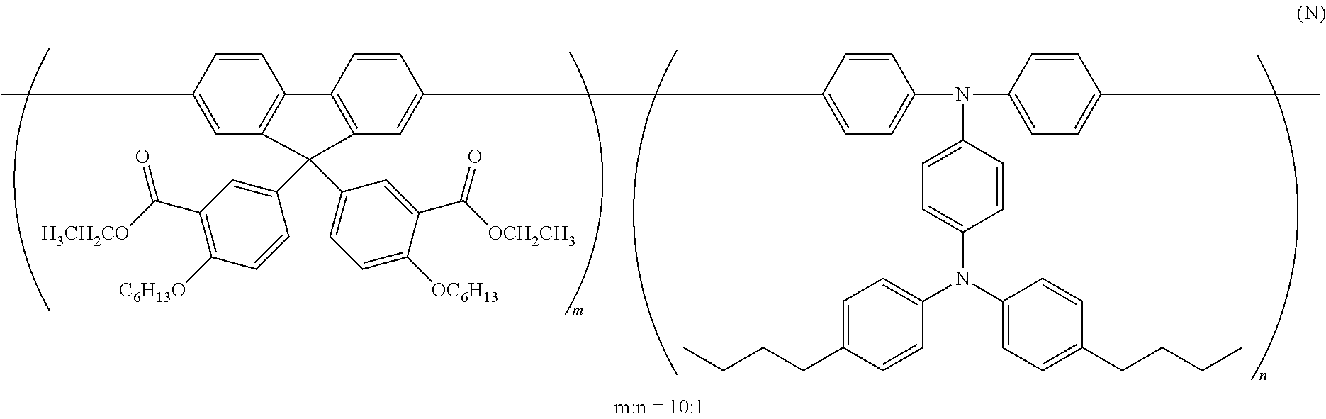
C1=CC(C)=CC2=C1C1=C(C=C(C3=CC=C(N(C4=CC=C(C)C=C4)C4=CC=C(N(C5=CC=C(CCCC)C=C5)C5=CC=C(CCCC)C=C5)C=C4)C=C3)C=C1)C2(C1=CC(C(=O)[H3CH2CO])=C([C6H13O])C=C1)C1=CC=C([OC6H13])C(C(=O)[OCH2CH3])=C1
